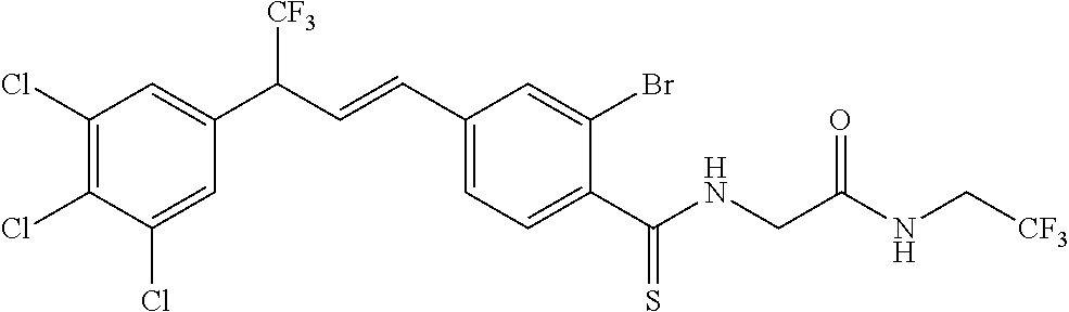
C(C1=CC=C(C=CC([CF3])C2=CC(Cl)=C(Cl)C(Cl)=C2)C=C1Br)(=S)NCC(=O)NC[CF3]
